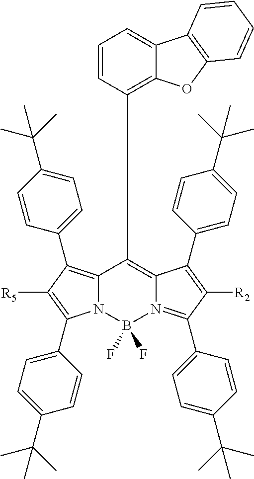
N12C(=C(C3=CC=C(C(C)(C)C)C=C3)C([R5])=C1C1=CC=C(C(C)(C)C)C=C1)C(C1=C3C(=CC=C1)C1=C(O3)C=CC=C1)=C1N(=C(C3=CC=C(C(C)(C)C)C=C3)C([R2])=C1C1=CC=C(C(C)(C)C)C=C1)B2(F)F
